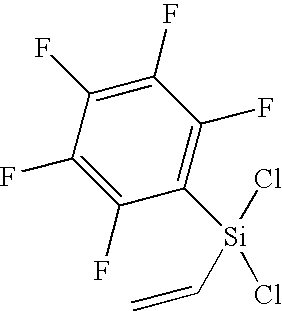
C1(F)=C(F)C([Si](Cl)(C=C)Cl)=C(F)C(F)=C1F
